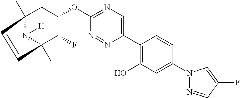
C12(C)CC(OC3=NC=C(C4=C(O)C=C(N5N=CC(F)=C5)C=C4)N=N3)C(F)C(C)(N1[H])C=C2
